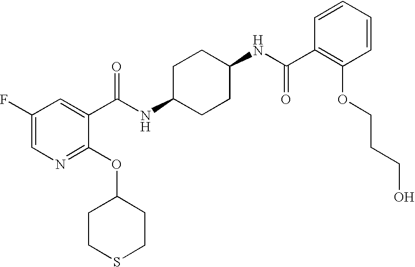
C1CSCCC1OC1=NC=C(F)C=C1C(NC1CCC(NC(=O)C2=C(OCCCO)C=CC=C2)CC1)=O
